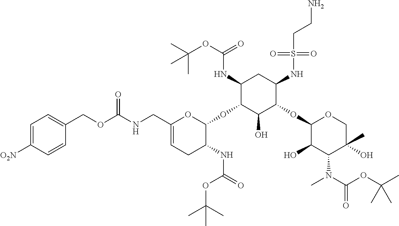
C1(CNC(OCC2=CC=C([O2N])C=C2)=O)=CCC(NC(=O)OC(C)(C)C)C(OC2C(O)C(OC3C(O)C(N(C)C(OC(C)(C)C)=O)C(O)(C)CO3)C(NS(=O)(=O)CCN)CC2NC(OC(C)(C)C)=O)O1
